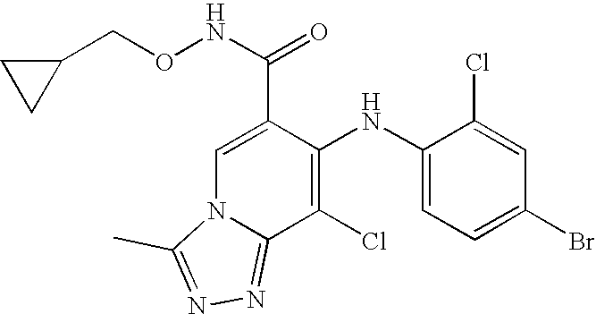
C1(Cl)=C(NC2=CC=C(Br)C=C2Cl)C(C(NOCC2CC2)=O)=CN2C1=NN=C2C
